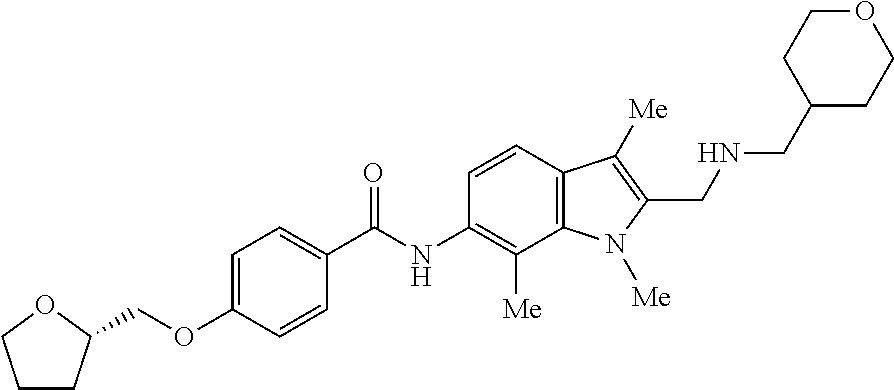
C1CC(COC2=CC=C(C(NC3=C([Me])C4=C(C=C3)C([Me])=C(CNCC3CCOCC3)N4[Me])=O)C=C2)OC1
